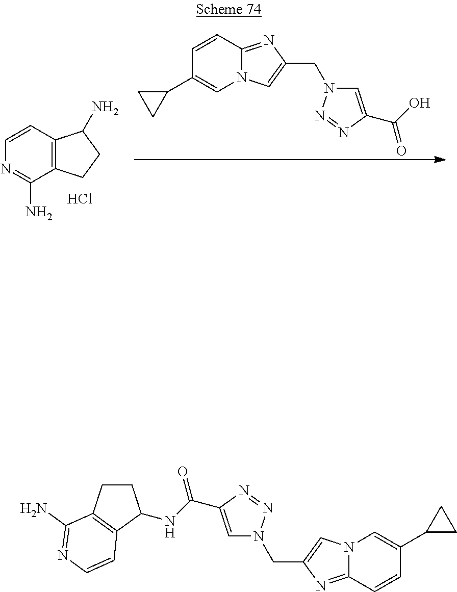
N12C(=NC(CN3C=C(C(O)=O)N=N3)=C1)C=CC(C1CC1)=C2.C12=C(C=CN=C1N)C(N)CC2.Cl.C1=C(C(=O)NC2CCC3=C2C=CN=C3N)N=NN1CC1=CN2C(=N1)C=CC(C1CC1)=C2
